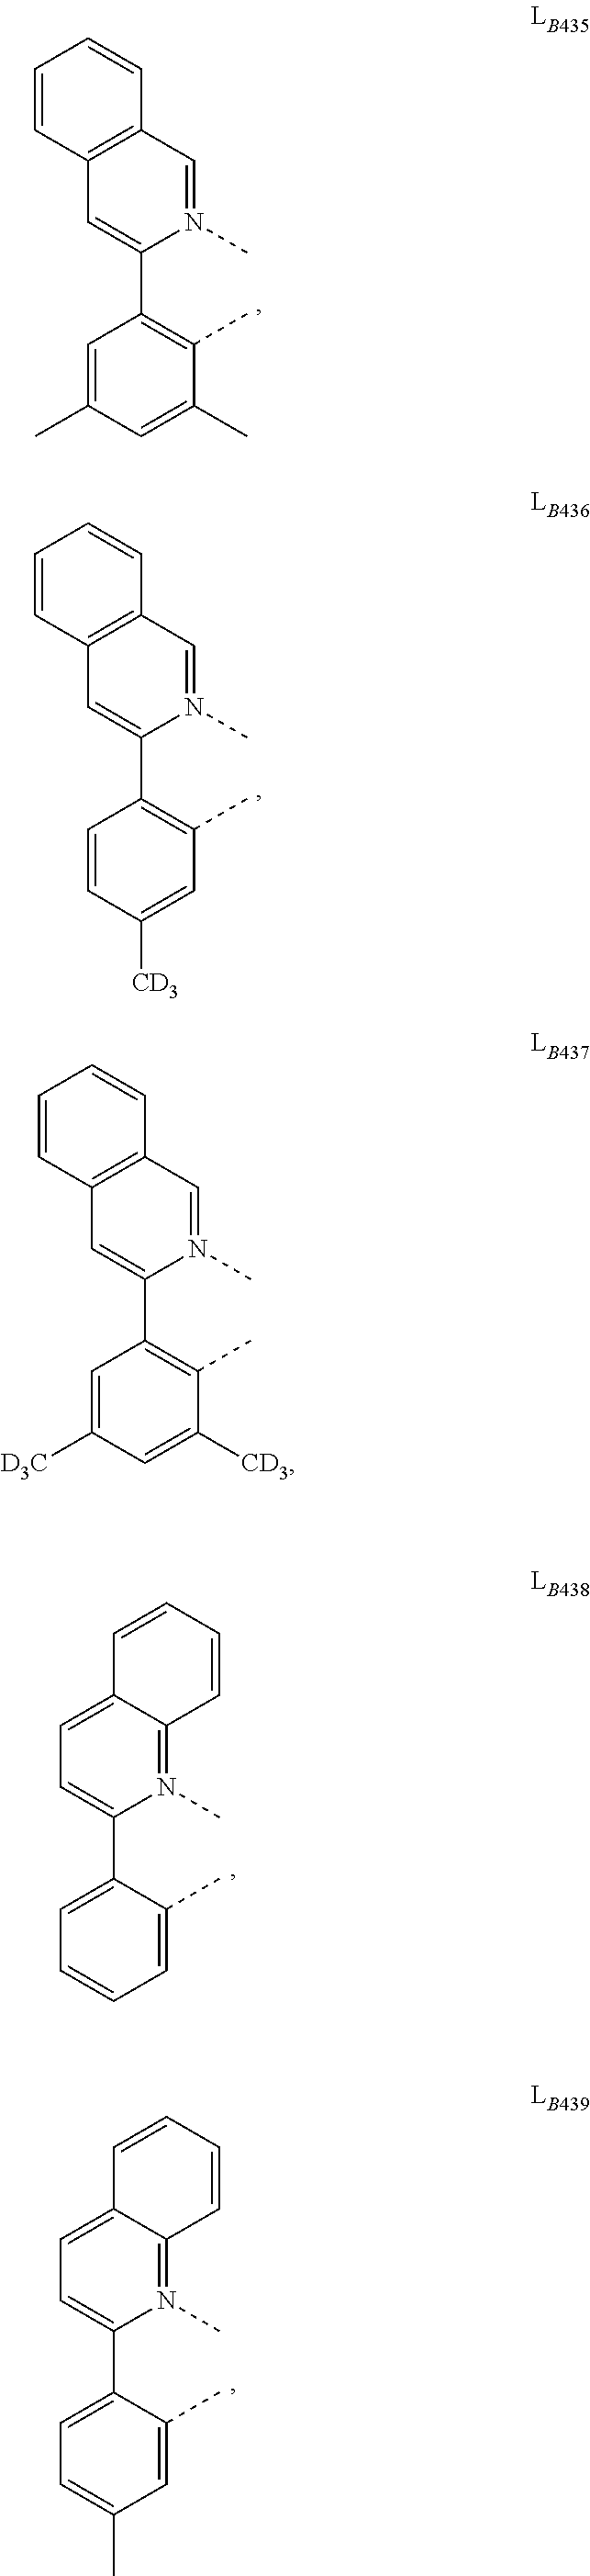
N1(C)=CC2=C(C=C1C1=C(C)C(C)=CC(C)=C1)C=CC=C2.N1(C)=CC2=C(C=C1C1=C(C)C=C([CD3])C=C1)C=CC=C2.N1(C)=CC2=C(C=C1C1=C(C)C([CD3])=CC([D3C])=C1)C=CC=C2.N1(C)=C2C(=CC=C1C1=CC=CC=C1C)C=CC=C2.N1(C)=C2C(=CC=C1C1=CC=C(C)C=C1C)C=CC=C2
